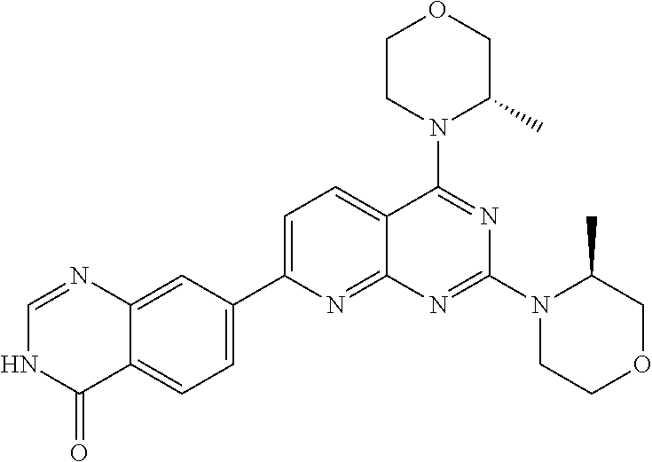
C12=CC(C3=CC=C4C(=N3)N=C(N3CCOCC3C)N=C4N3C(C)COCC3)=CC=C1C(=O)NC=N2
